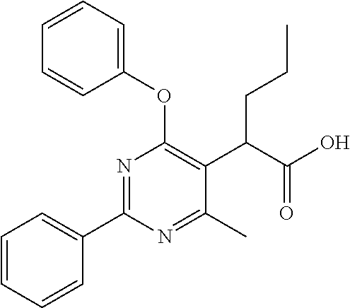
C1=CC=CC(C2=NC(OC3=CC=CC=C3)=C(C(C(O)=O)CCC)C(C)=N2)=C1
